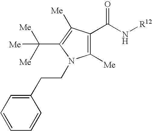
C1=CC=CC(CCN2C([Me])=C(C(N[R12])=O)C([Me])=C2C([Me])([Me])[Me])=C1
